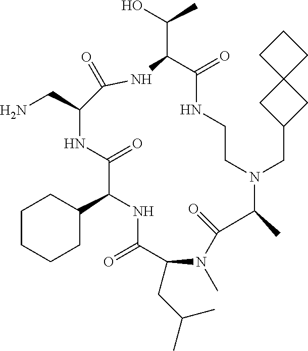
C1CCCC(C2NC(=O)C(CC(C)C)N(C)C(=O)C(C)N(CC3CC4(C3)CCC4)CCNC(=O)C(C(O)C)NC(=O)C(CN)NC2=O)C1
